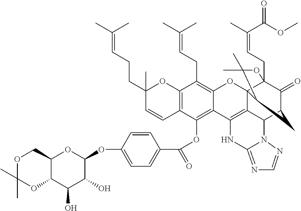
C12=C(C=CC(CCC=C(C)C)(C)O1)C(OC(C1=CC=C(OC3OC4C(C(O)C3O)OC(C)(C)OC4)C=C1)=O)=C1C(=C2CC=C(C)C)OC23C4(CC=C(C)C(OC)=O)C(=O)C(CC2C(C)(C)O4)C2C3=C1NC1=NC=NN21
